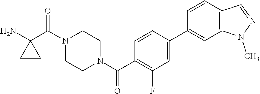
NC1(C(N2CCN(C(=O)C3=C(F)C=C(C4=CC5=C(C=C4)C=NN5C)C=C3)CC2)=O)CC1
